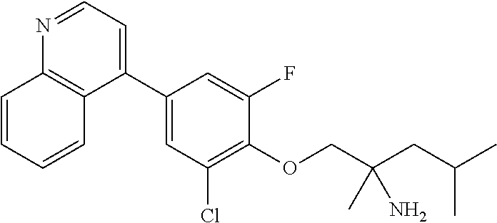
C1(C2=CC=NC3=C2C=CC=C3)=CC(Cl)=C(OCC(CC(C)C)(C)N)C(F)=C1
